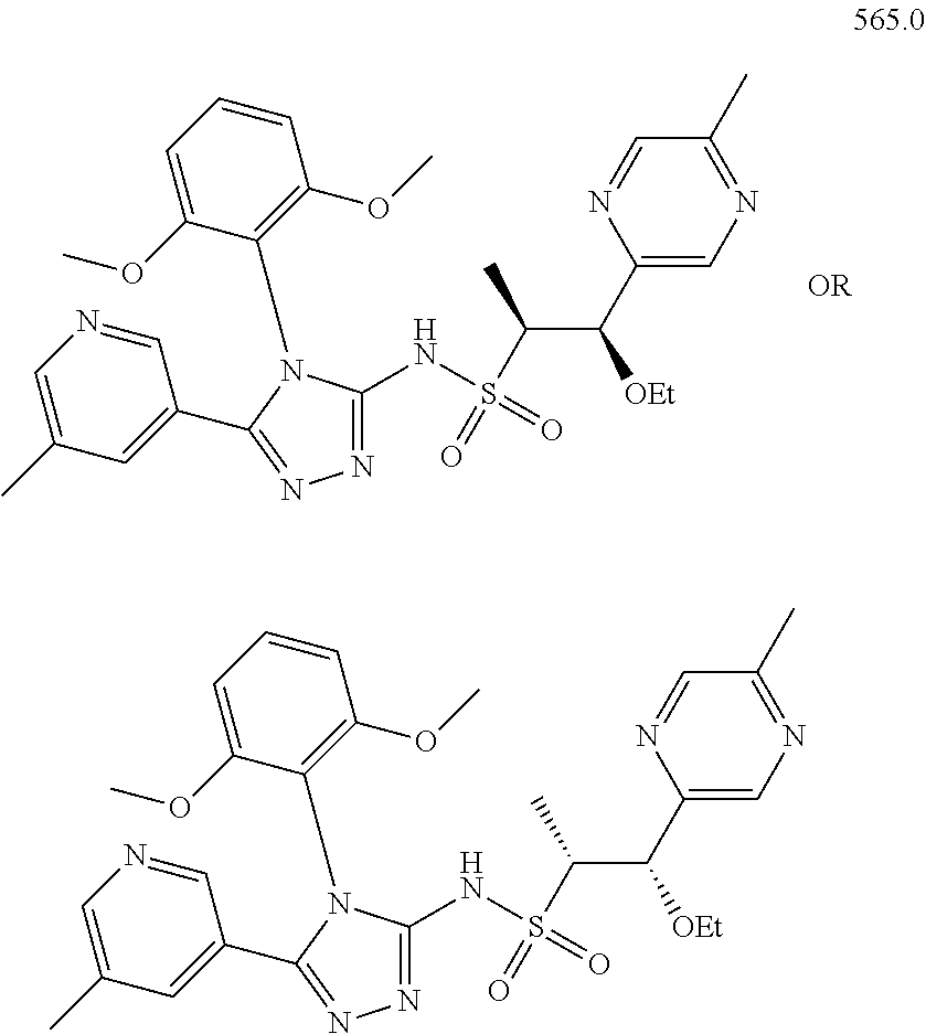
N1=C(NS(C(C(C2=CN=C(C)C=N2)[OEt])C)(=O)=O)N(C2=C(OC)C=CC=C2OC)C(C2=CC(C)=CN=C2)=N1.N1=C(NS(C(C(C2=CN=C(C)C=N2)[OEt])C)(=O)=O)N(C2=C(OC)C=CC=C2OC)C(C2=CC(C)=CN=C2)=N1
